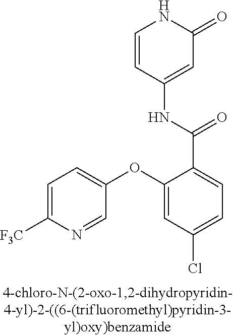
O(C1=CC(Cl)=CC=C1C(=O)NC1=CC(=O)NC=C1)C1=CC=C([F3C])N=C1
